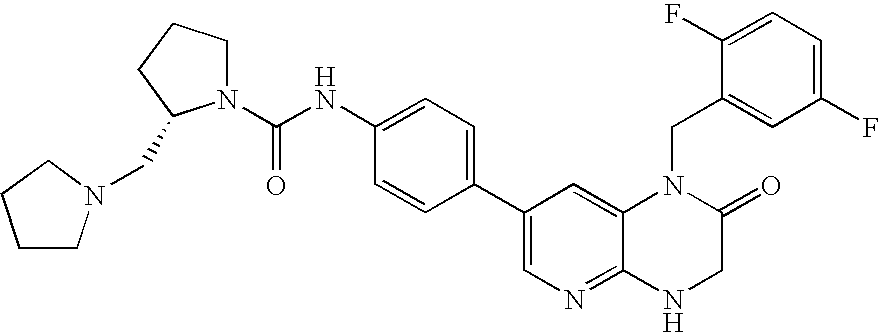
C(NC1=CC=C(C2=CN=C3C(=C2)N(CC2=CC(F)=CC=C2F)C(=O)CN3)C=C1)(N1CCCC1CN1CCCC1)=O
